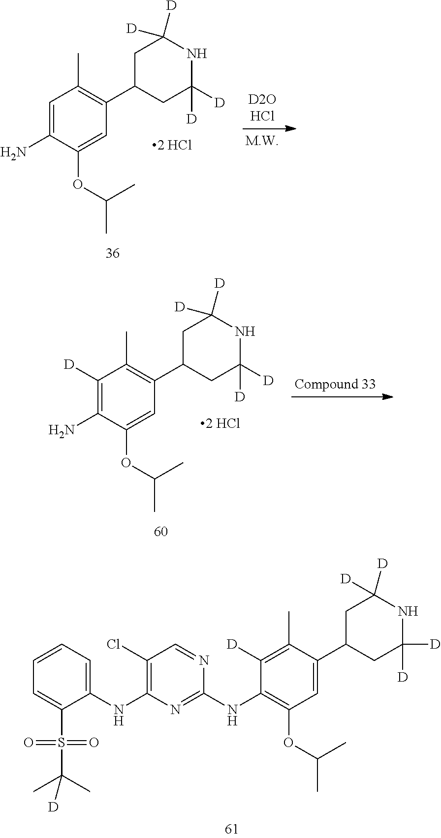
C1([D])=C(C)C(C2CC([D])([D])NC([D])([D])C2)=CC(OC(C)C)=C1NC1=NC(NC2=CC=CC=C2S(C(C)(C)[D])(=O)=O)=C(Cl)C=N1.C1=C(N)C(OC(C)C)=CC(C2CC([D])([D])NC([D])([D])C2)=C1C.C1([D])=C(N)C(OC(C)C)=CC(C2CC([D])([D])NC([D])([D])C2)=C1C
